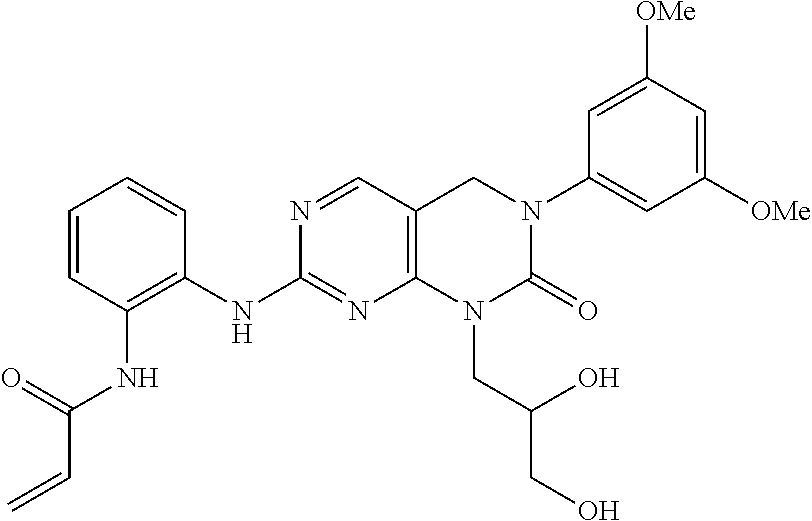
C1=CC=CC(NC2=NC3=C(C=N2)CN(C2=CC([OMe])=CC([OMe])=C2)C(=O)N3CC(CO)O)=C1NC(C=C)=O
